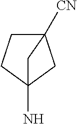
C12(N)CC([CN])(CC1)C2
